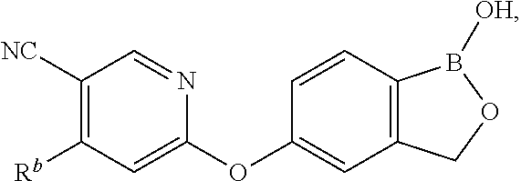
C1([NC])=C([Rb])C=C(OC2=CC3=C(C=C2)B([OH])OC3)N=C1
